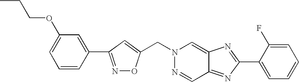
N1=C(C2=CC(OCCC)=CC=C2)C=C(CN2N=CC3=NC(C4=CC=CC=C4F)=NC3=C2)O1
